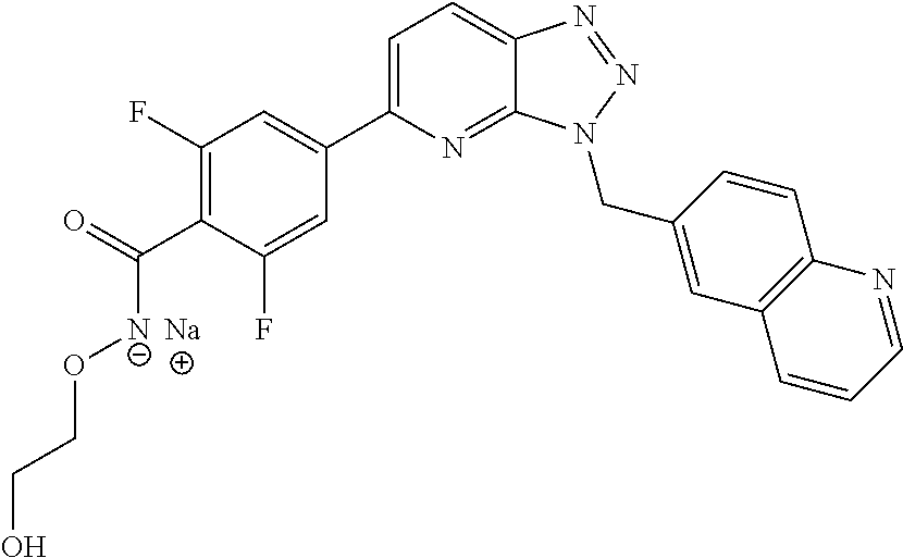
C1=C(C2=CC(F)=C(C(=O)[N-]OCCO)C(F)=C2)N=C2C(=C1)N=NN2CC1=CC2=C(C=C1)N=CC=C2.[Na]
